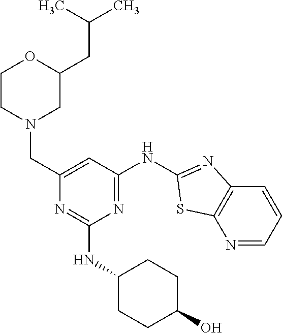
N1=CC=CC2=C1SC(NC1=NC(NC3CCC(O)CC3)=NC(CN3CC(CC(C)C)OCC3)=C1)=N2
